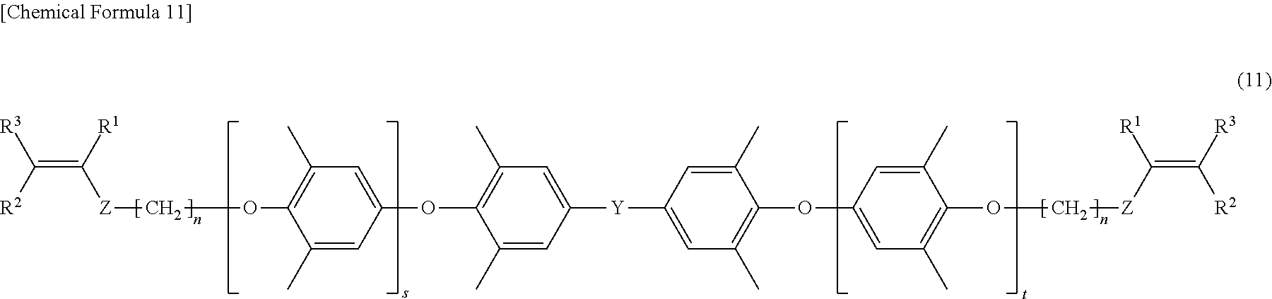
C(=C([R1])[Z]COC1=C(C)C=C(OC2=C(C)C=C([Y]C3=CC(C)=C(OC4=CC(C)=C(OC[Z]C(=C([R3])[R2])[R1])C(C)=C4)C(C)=C3)C=C2C)C=C1C)([R2])[R3]
